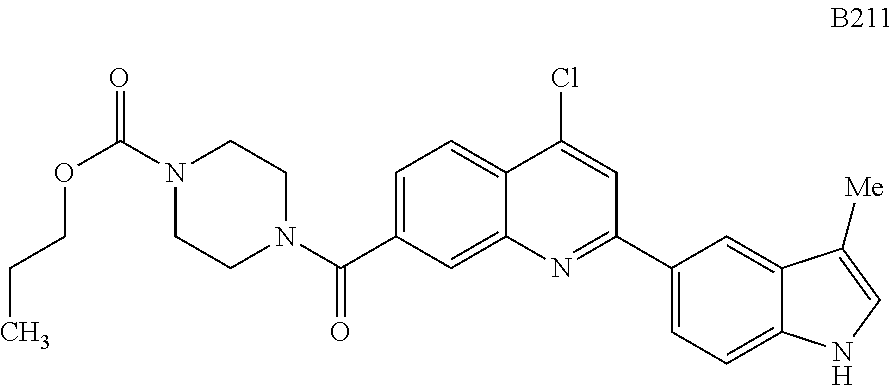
C1=C(C(N2CCN(C(=O)OCCC)CC2)=O)C=C2C(=C1)C(Cl)=CC(C1=CC=C3C(=C1)C([Me])=CN3)=N2
